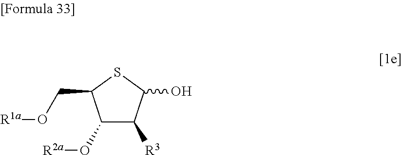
C1(O[R2a])C([R3])C(O)SC1CO[R1a]
